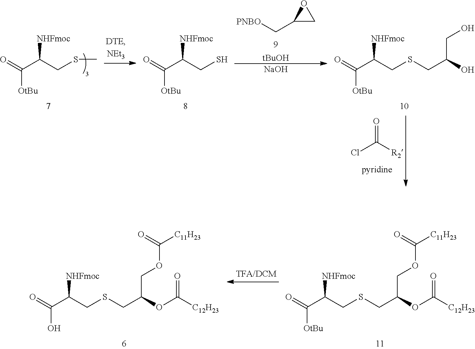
O=C(C(CSC)[NHFmoc])[OtBu].O=C(C(CS)[NHFmoc])[OtBu].C1(C[PNBO])CO1.[tBuOH].[NaOH].O=C(C(CSCC(O)CO)[NHFmoc])[OtBu].ClC([R2])=O.O=C(C(CSCC(OC([C12H23])=O)COC([C11H23])=O)[NHFmoc])[OtBu].O=C(C(CSCC(OC([C12H23])=O)COC([C11H23])=O)[NHFmoc])O
